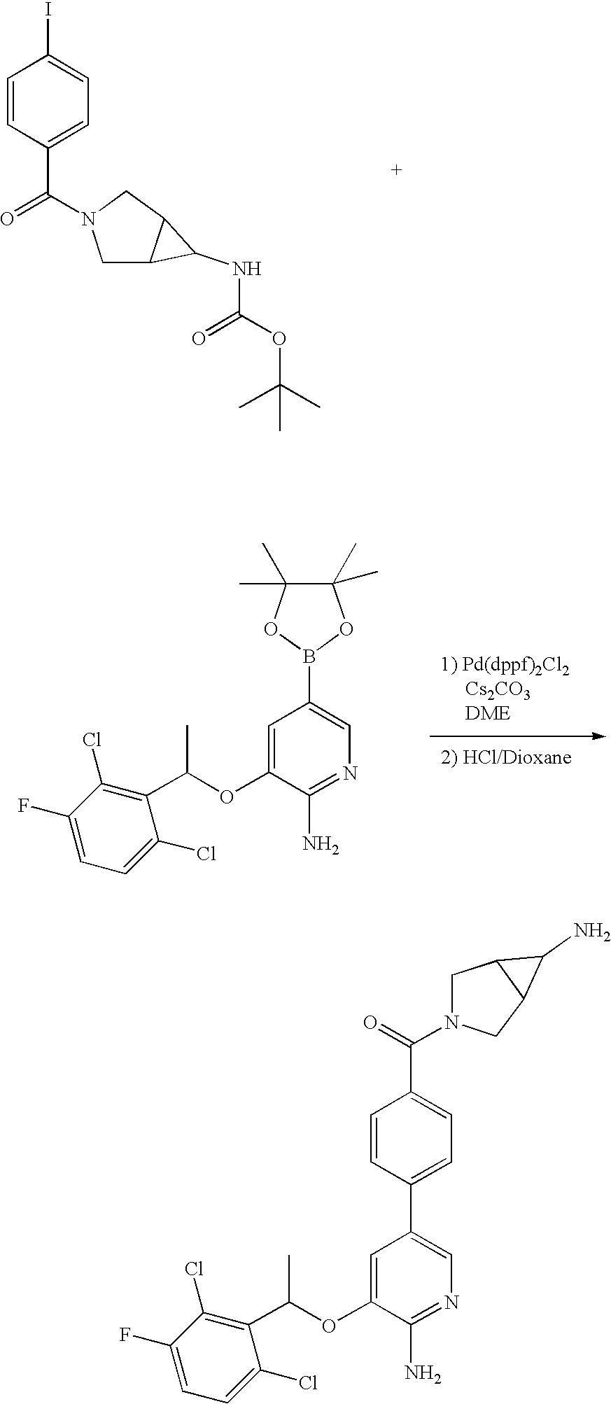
O(C1=CC(C2=CC=C(C(N3CC4C(C3)C4N)=O)C=C2)=CN=C1N)C(C)C1=C(Cl)C(F)=CC=C1Cl.C1=CC(C(N2CC3C(C2)C3NC(=O)OC(C)(C)C)=O)=CC=C1I.O(C1=CC(B2OC(C)(C)C(C)(C)O2)=CN=C1N)C(C)C1=C(Cl)C(F)=CC=C1Cl
